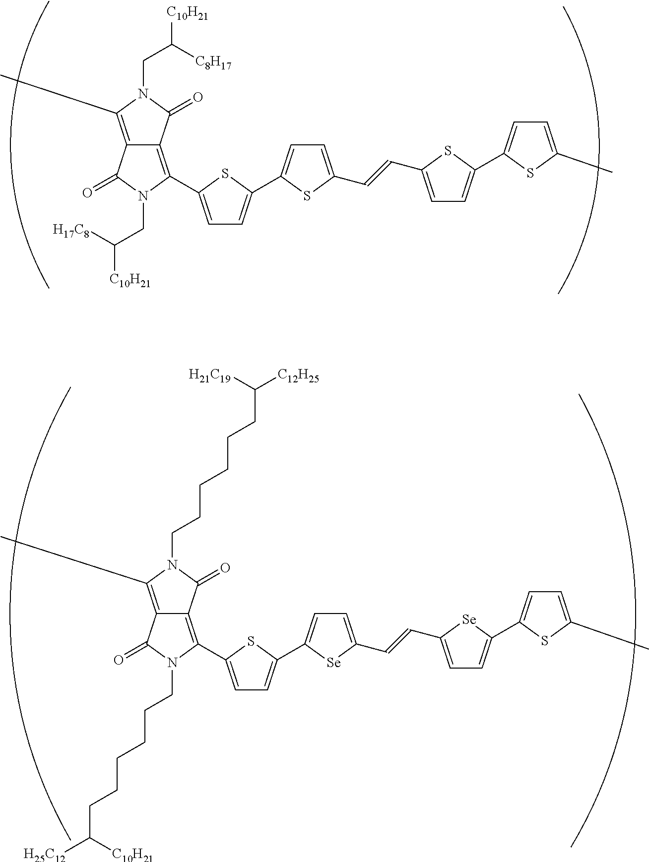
C12=C(C)N(CC([C8H17])[C10H21])C(=O)C1=C(C1=CC=C(C3=CC=C(C=CC4=CC=C(C5=CC=C(C)S5)S4)S3)S1)N(CC([C10H21])[H17C8])C2=O.C12=C(C)N(CCCCCCC([H21C19])[C12H25])C(=O)C1=C(C1=CC=C(C3=CC=C(C=CC4=CC=C(C5=CC=C(C)S5)[Se]4)[Se]3)S1)N(CCCCCCC([H25C12])[C10H21])C2=O
